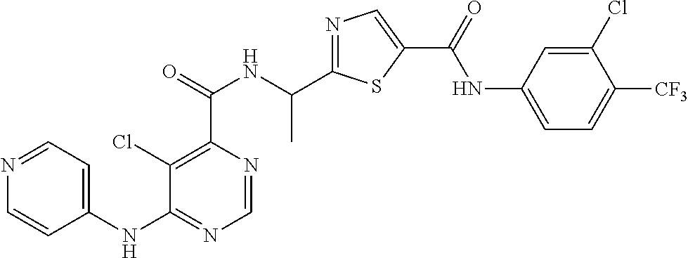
C1=NC(C(=O)NC(C2=NC=C(C(=O)NC3=CC=C([CF3])C(Cl)=C3)S2)C)=C(Cl)C(NC2=CC=NC=C2)=N1
